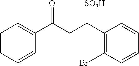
C1=CC=CC(C(CC(C2=C(Br)C=CC=C2)[SO3H])=O)=C1
